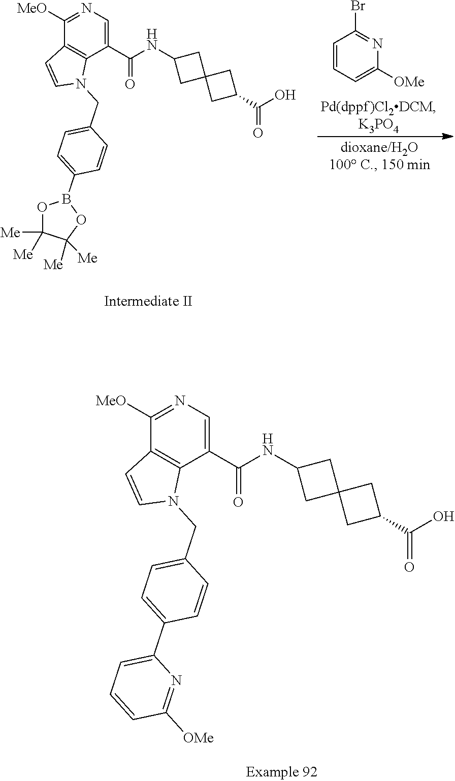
N1=C([MeO])C2=C(C(C(NC3CC4(C3)CC(C(O)=O)C4)=O)=C1)N(CC1=CC=C(C3=CC=CC([OMe])=N3)C=C1)C=C2.C1=CC=C([OMe])N=C1Br.N1=C([MeO])C2=C(C(C(NC3CC4(C3)CC(C(O)=O)C4)=O)=C1)N(CC1=CC=C(B3OC([Me])([Me])C([Me])([Me])O3)C=C1)C=C2
